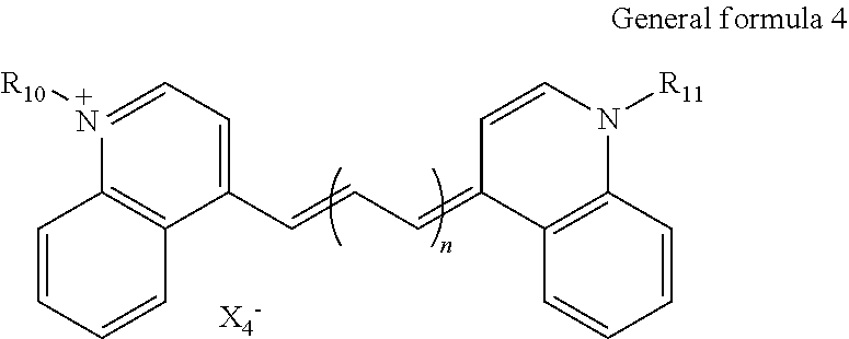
C1=[+N]([R10])C2=C(C(C=CC=C3C4=C(N([R11])C=C3)C=CC=C4)=C1)C=CC=C2
